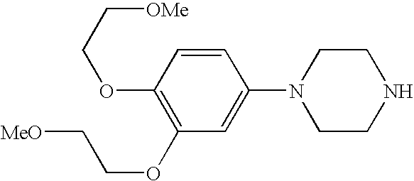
C1=CC(OCC[OMe])=C(OCC[MeO])C=C1N1CCNCC1
